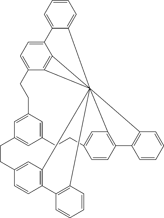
C1=CC=C2C(=C1)C13456C7=C1C2=CC=C7CCC1=CC(=CC(=C1)CCC1=CC3=C(C=C1)C1=C4C=CC=C1)CCC1=CC5=C(C=C1)C1=C6C=CC=C1
